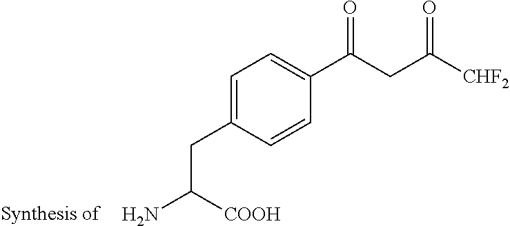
C1=C(CC(N)[COOH])C=CC(C(CC([CHF2])=O)=O)=C1
